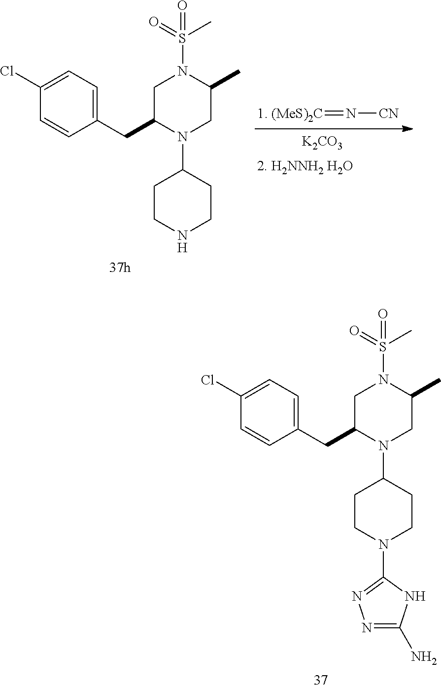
[1. (MeS)2C]=N[CN].[K2CO3].[2. H2NNH2 H2O].C1C(C)N(S(C)(=O)=O)CC(CC2=CC=C(Cl)C=C2)N1C1CCNCC1.C1=C(Cl)C=CC(CC2CN(S(=O)(C)=O)C(C)CN2C2CCN(C3=NN=C(N)N3)CC2)=C1
